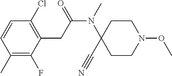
C1(C)=C(F)C(CC(N(C)C2(C#N)CCN(OC)CC2)=O)=C(Cl)C=C1
